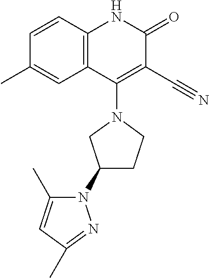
C1=CC2=C(C=C1C)C(N1CC(N3C(C)=CC(C)=N3)CC1)=C(C#N)C(=O)N2
